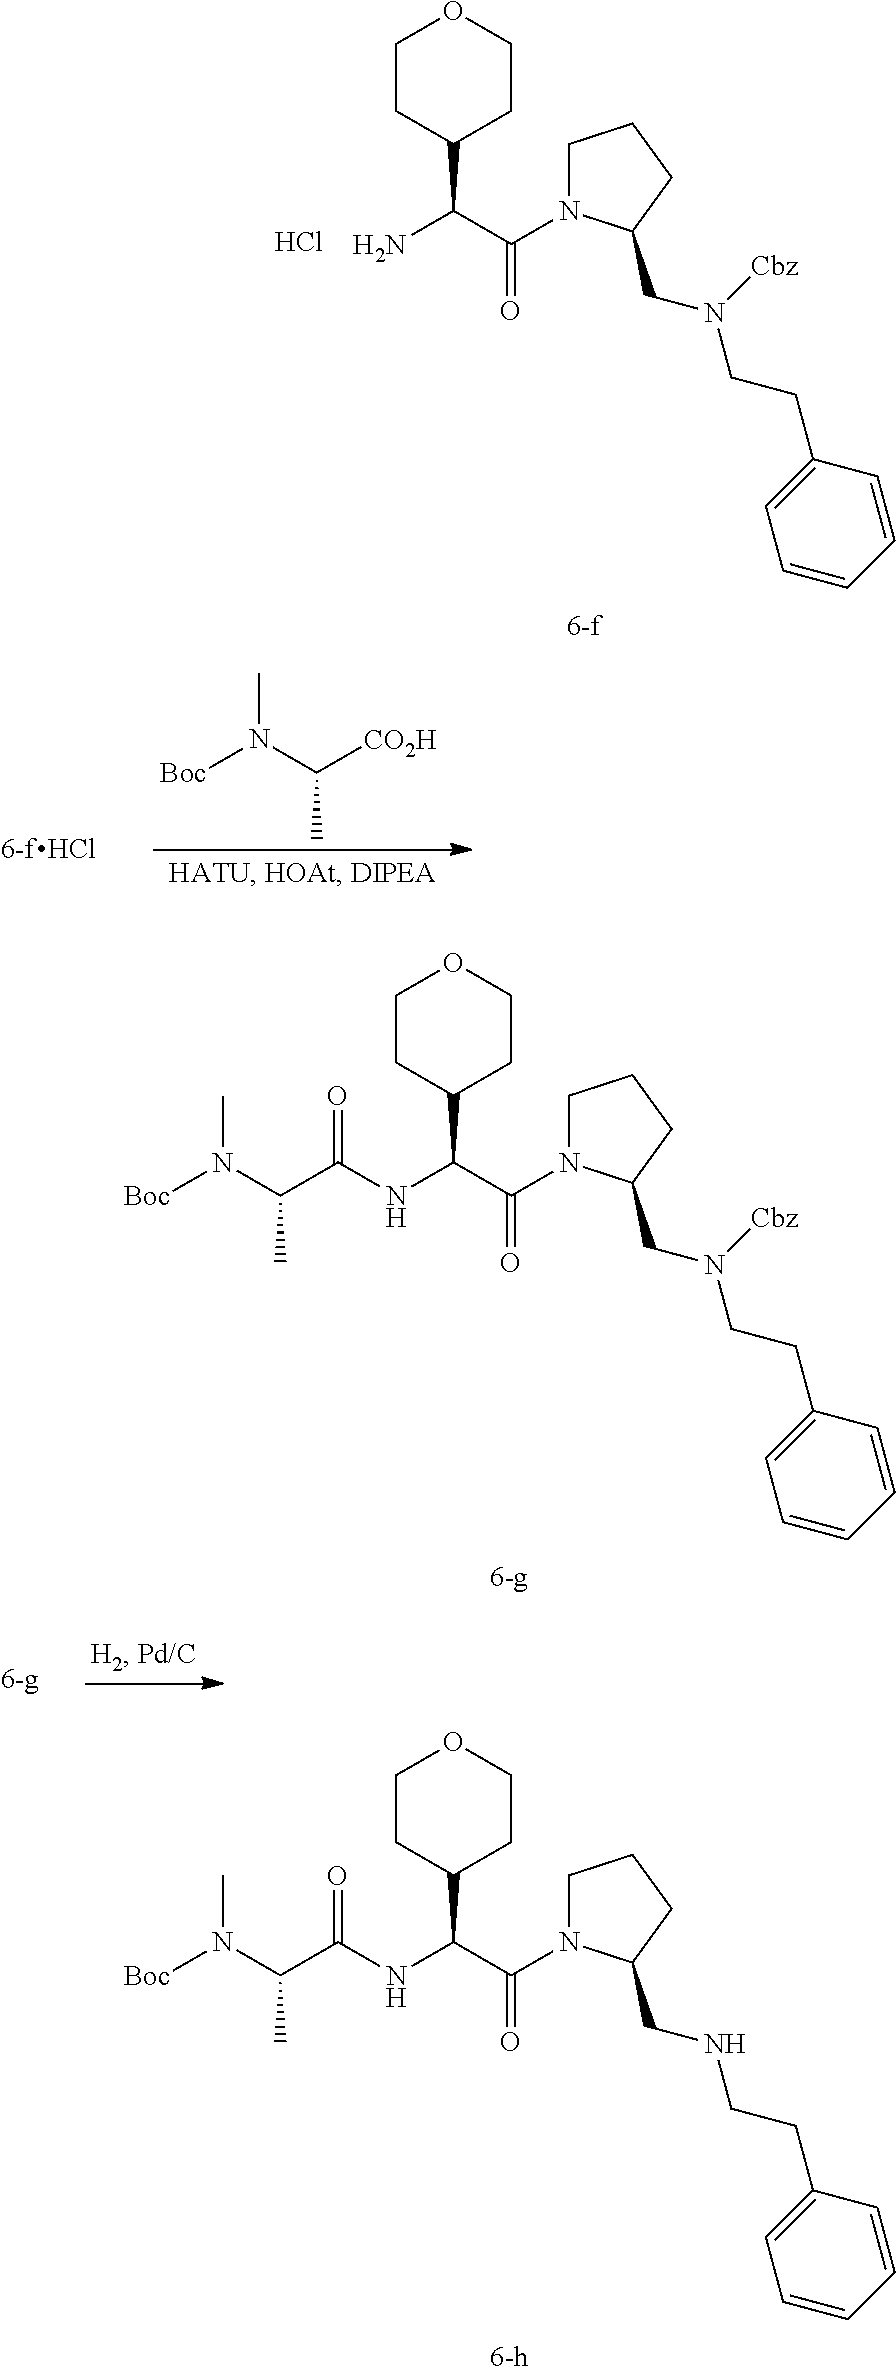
C1CCC(CN(CCC2=CC=CC=C2)[Cbz])N1C(C(N)C1CCOCC1)=O.Cl.C1CCC(CN(CCC2=CC=CC=C2)[Cbz])N1C(C(NC(C(N([Boc])C)C)=O)C1CCOCC1)=O.C1CCC(CNCCC2=CC=CC=C2)N1C(C(NC(C(N([Boc])C)C)=O)C1CCOCC1)=O.[Boc]N(C([CO2H])C)C
